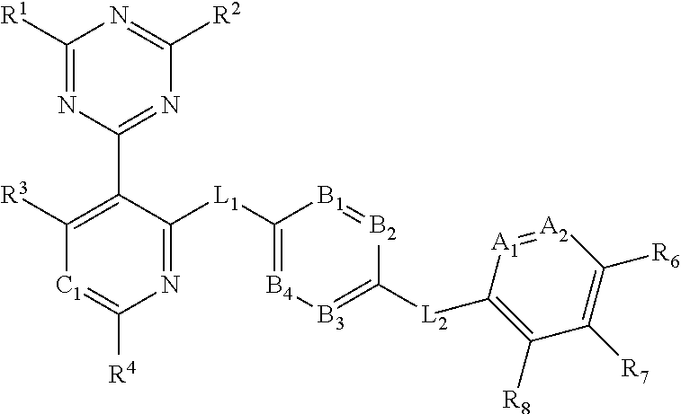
C1([R1])=NC(C2=C([R3])[C1]=C([R4])N=C2[L1]C2=[B4][B3]=C([L2]C3=C([R8])C([R7])=C([R6])[A2]=[A1]3)[B2]=[B1]2)=NC([R2])=N1
